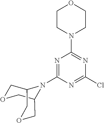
N1=C(N2C3COCC2COC3)N=C(Cl)N=C1N1CCOCC1
